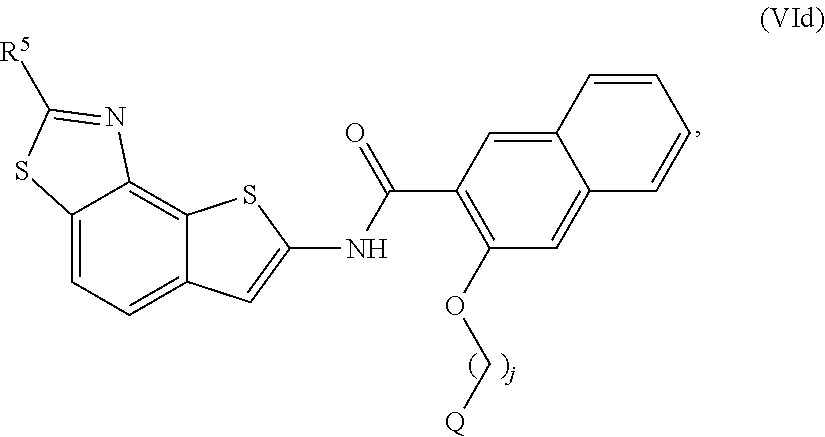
C12=CC=C3C(=C1N=C([R5])S2)SC(NC(=O)C1=C(OC[Q])C=C2C(=C1)C=CC=C2)=C3
